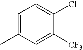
C1=C(C)C=C([CF3])C(Cl)=C1
